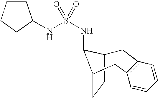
C1C2CCC(C2NS(NC2CCCC2)(=O)=O)CC2=C1C=CC=C2
